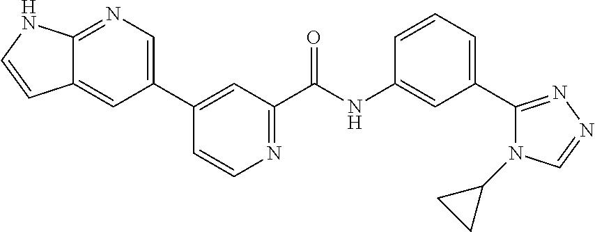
C1(C2=CN=C3C(=C2)C=CN3)=CC(C(NC2=CC(C3=NN=CN3C3CC3)=CC=C2)=O)=NC=C1
